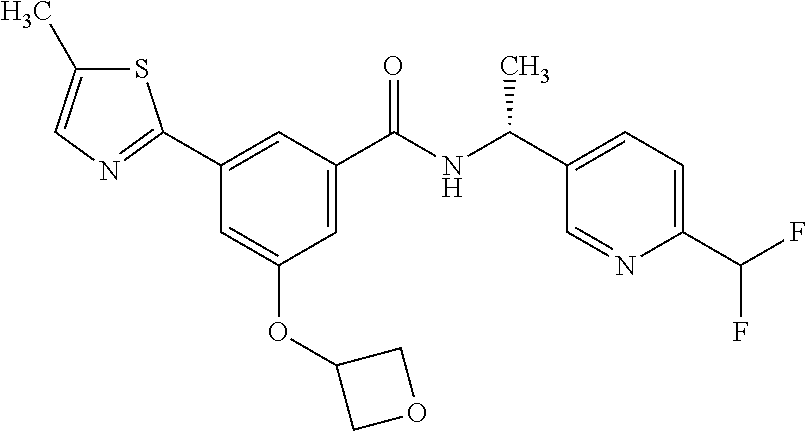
C1=C(C(NC(C2=CC=C(C(F)F)N=C2)C)=O)C=C(C2=NC=C(C)S2)C=C1OC1COC1
